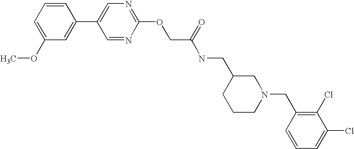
C1(OC)=CC=CC(C2=CN=C(OCC(NCC3CCCN(CC4=C(Cl)C(Cl)=CC=C4)C3)=O)N=C2)=C1
